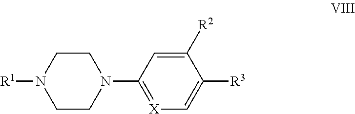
C1CN(C2=[X]C=C([R3])C([R2])=C2)CCN1[R1]
